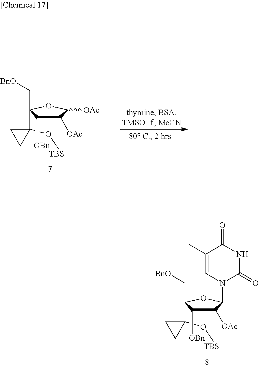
C1([OAc])C([OAc])OC(C[BnO])(C2(O[TBS])CC2)C1[OBn].C1([OAc])C(N2C(=O)NC(=O)C(C)=C2)OC(C[BnO])(C2(O[TBS])CC2)C1[OBn]
